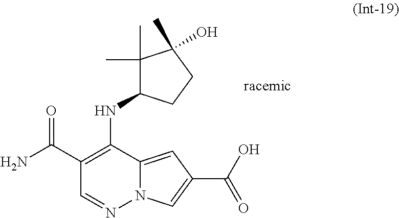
C1(C(=O)N)=C(NC2C(C)(C)C(C)(O)CC2)C2=CC(C(=O)O)=CN2N=C1
